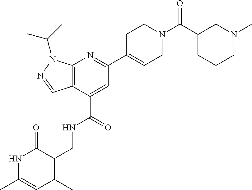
N1C(C)=CC(C)=C(CNC(C2=CC(C3=CCN(C(C4CCCN(C)C4)=O)CC3)=NC3=C2C=NN3C(C)C)=O)C1=O
